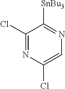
C1(Cl)=NC(Cl)=CN=C1[SnBu3]
